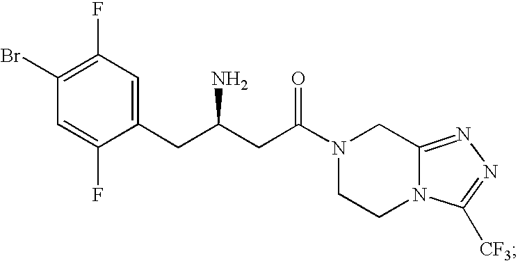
N1(C(CC(CC2=CC(F)=C(Br)C=C2F)N)=O)CCN2C(=NN=C2[CF3])C1
